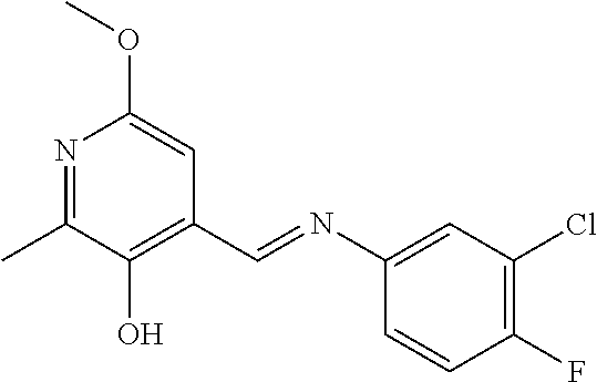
N1=C(C)C(O)=C(C=NC2=CC(Cl)=C(F)C=C2)C=C1OC
